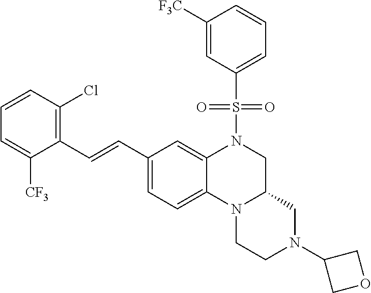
C1CN2C3=CC=C(C=CC4=C(Cl)C=CC=C4[CF3])C=C3N(S(C3=CC=CC([F3C])=C3)(=O)=O)CC2CN1C1COC1
